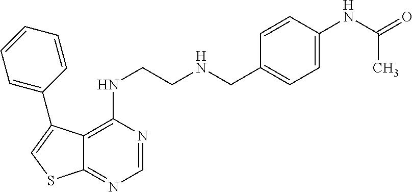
C12=C(NCCNCC3=CC=C(NC(C)=O)C=C3)N=CN=C1SC=C2C1=CC=CC=C1
